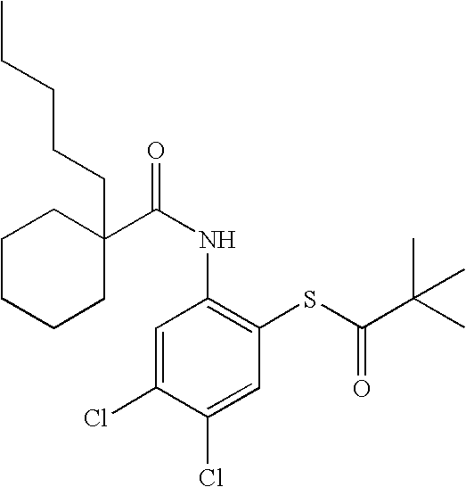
C(NC1=C(SC(=O)C(C)(C)C)C=C(Cl)C(Cl)=C1)(=O)C1(CCCCC)CCCCC1
